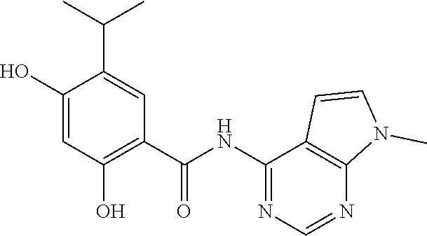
C1(O)=CC(O)=C(C(NC2=NC=NC3=C2C=CN3C)=O)C=C1C(C)C
